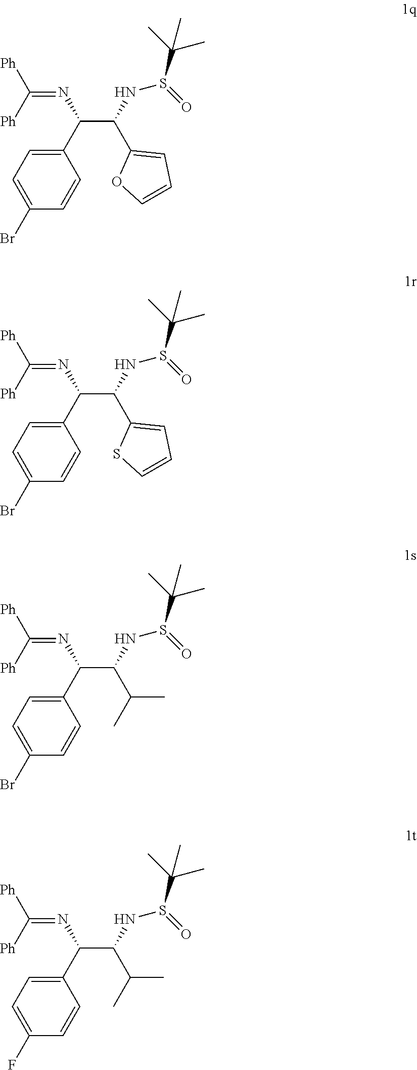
C(C1=CC=CS1)(NS(C(C)(C)C)=O)C(C1=CC=C(Br)C=C1)N=C([Ph])[Ph].C(C(C)C)(NS(C(C)(C)C)=O)C(C1=CC=C(Br)C=C1)N=C([Ph])[Ph].C(C1=CC=CO1)(NS(C(C)(C)C)=O)C(C1=CC=C(Br)C=C1)N=C([Ph])[Ph].C(C(C)C)(NS(C(C)(C)C)=O)C(C1=CC=C(F)C=C1)N=C([Ph])[Ph]
